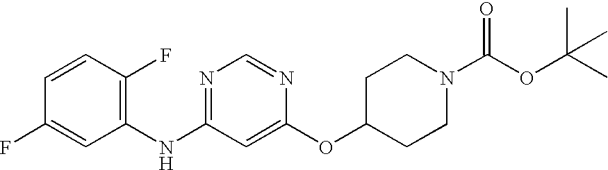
C1=CC(F)=C(NC2=NC=NC(OC3CCN(C(OC(C)(C)C)=O)CC3)=C2)C=C1F
